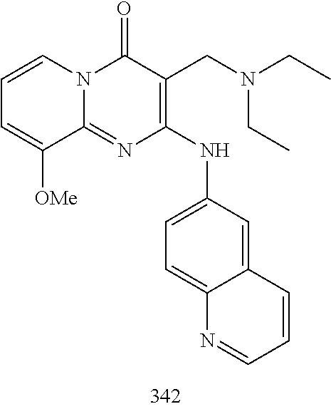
C1=CC=C([OMe])C2=NC(NC3=CC=C4C(=C3)C=CC=N4)=C(CN(CC)CC)C(=O)N12
